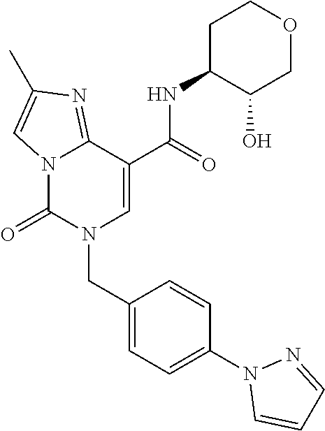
C12=NC(C)=CN1C(=O)N(CC1=CC=C(N3C=CC=N3)C=C1)C=C2C(NC1C(O)COCC1)=O
